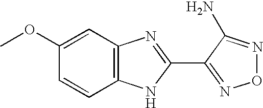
C1(OC)=CC2=C(C=C1)NC(C1=NON=C1N)=N2
